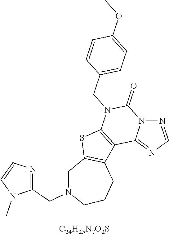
N12N=CN=C1C1=C(N(CC3=CC=C(OC)C=C3)C2=O)SC2=C1CCCN(CC1=NC=CN1C)C2.[C24H25N7O2S]
